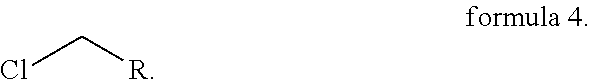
ClC[R]
